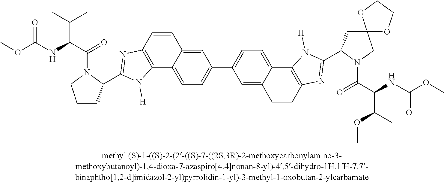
C12=CC(C3=CC=C4C(=C3)CCC3=C4N([H])C(C4CC5(CN4C(C(NC(OC)=O)C(OC)C)=O)OCCO5)=N3)=CC=C1C1=C(C=C2)N=C(C2CCCN2C(C(NC(OC)=O)C(C)C)=O)N1[H]
